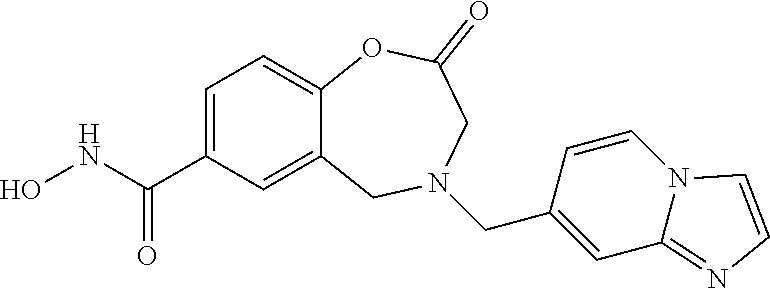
C1=C(C(NO)=O)C=C2C(=C1)OC(=O)CN(CC1=CC3=NC=CN3C=C1)C2
